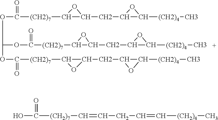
O(C(=O)[(CH2)7]C1OC1CC1C([(CH2)4]C)O1)C(OC(=O)[(CH2)7]C1C(CC2C([(CH2)4]C)O2)O1)OC([(CH2)7]C1C(CC2C([(CH2)4]C)O2)O1)=O.OC([(CH2)7]C=CCC=C[(CH2)4]C)=O
